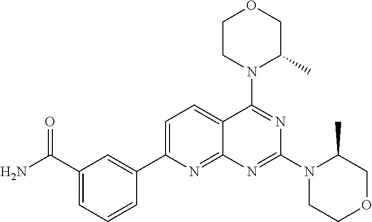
C1=C(C2=CC(C(N)=O)=CC=C2)N=C2C(=C1)C(N1C(C)COCC1)=NC(N1CCOCC1C)=N2
